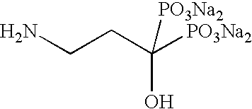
C(C([PO3Na2])(O)[PO3Na2])CN
